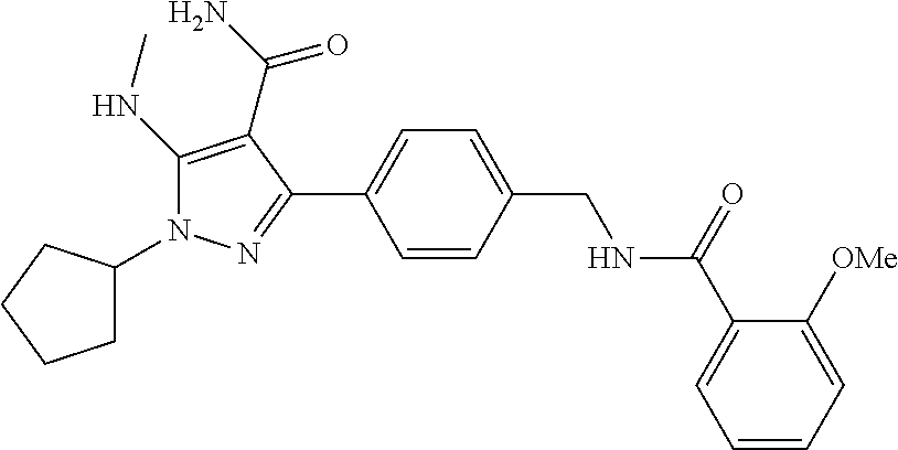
C1C(N2C(NC)=C(C(N)=O)C(C3=CC=C(CNC(C4=CC=CC=C4[OMe])=O)C=C3)=N2)CCC1
